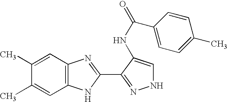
C1(C)=CC2=C(C=C1C)NC(C1=NNC=C1NC(=O)C1=CC=C(C)C=C1)=N2
